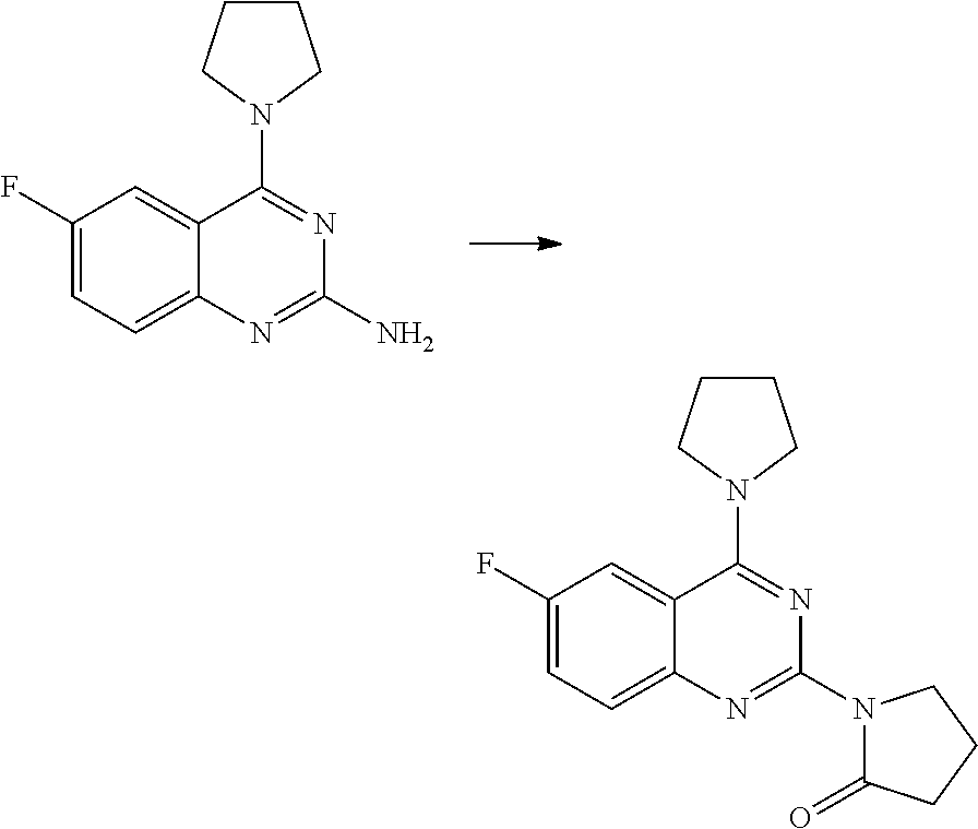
C1(F)=CC=C2C(=C1)C(N1CCCC1)=NC(N)=N2.C1(F)=CC=C2C(=C1)C(N1CCCC1)=NC(N1C(=O)CCC1)=N2
